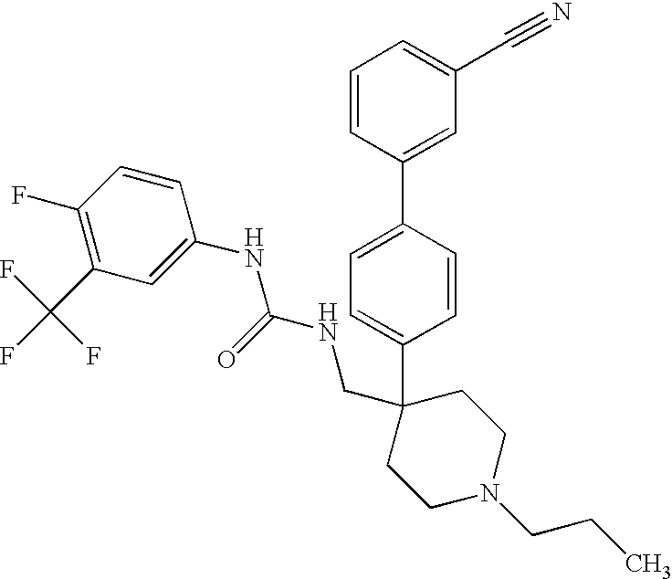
C1=CC(C2=CC(C#N)=CC=C2)=CC=C1C1(CNC(NC2=CC(C(F)(F)F)=C(F)C=C2)=O)CCN(CCC)CC1
